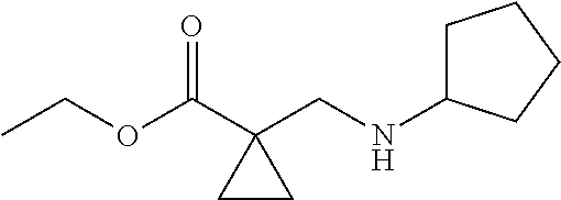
C1C(NCC2(C(=O)OCC)CC2)CCC1
